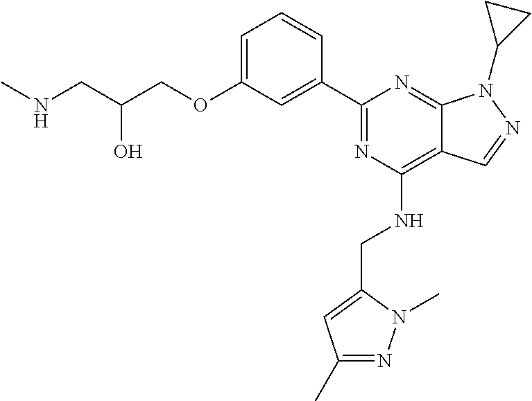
C1=C(OCC(CNC)O)C=C(C2=NC(NCC3=CC(C)=NN3C)=C3C(=N2)N(C2CC2)N=C3)C=C1
